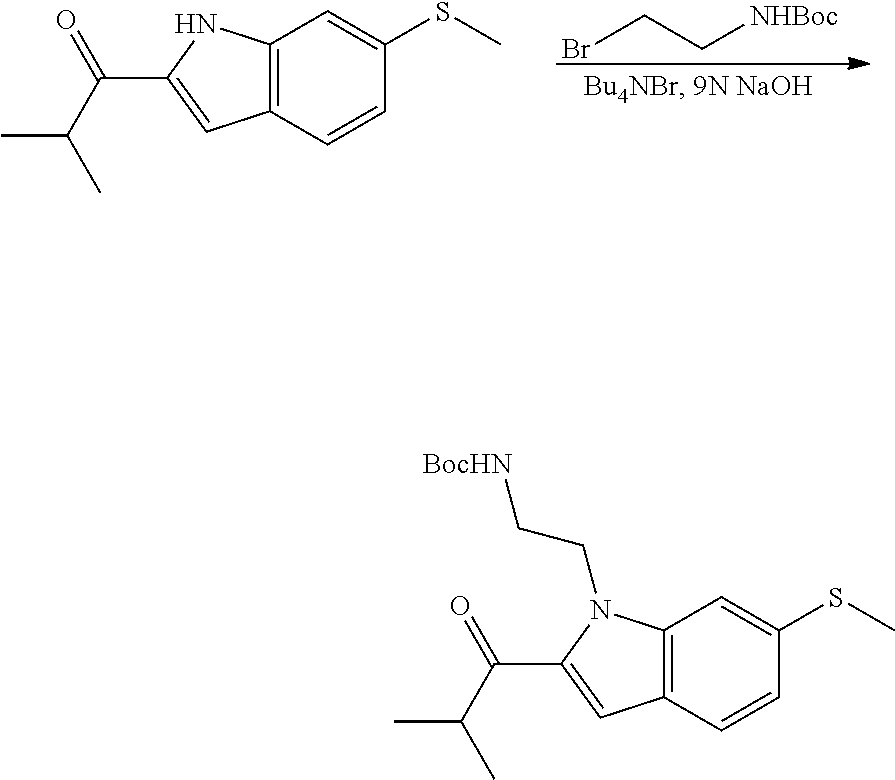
BrCC[NHBoc].C12=C(C=CC(SC)=C1)C=C(C(=O)C(C)C)N2.C12=C(C=CC(SC)=C1)C=C(C(=O)C(C)C)N2CC[BocHN]
